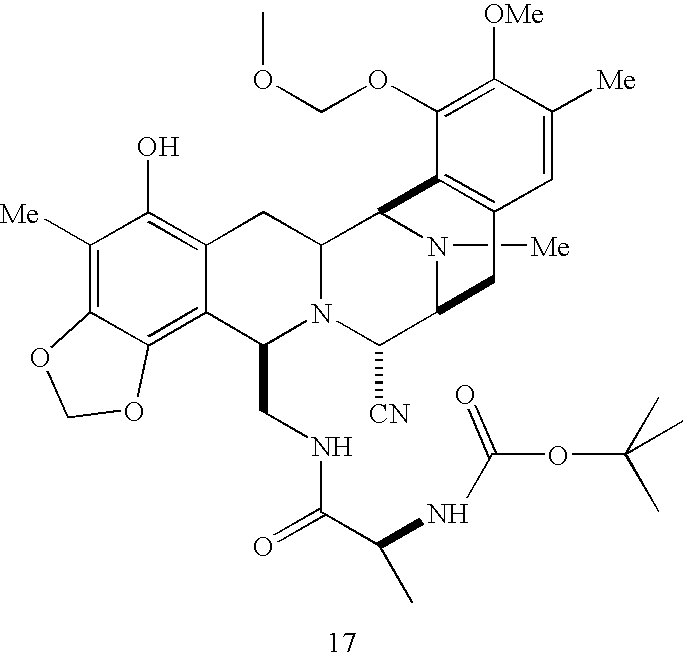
N1([Me])C2C([CN])N3C(CNC(C(NC(OC(C)(C)C)=O)C)=O)C4=C5C(=C([Me])C(O)=C4CC3C1C1=C(C2)C=C([Me])C([OMe])=C1OCOC)OCO5
